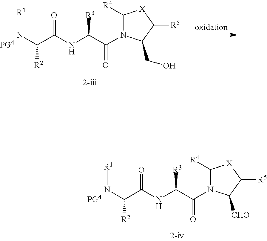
N(C(C(NC(C(N1C([R4])[X]C([R5])C1[CHO])=O)[R3])=O)[R2])[R1].[PG4].N(C(C(NC(C(N1C([R4])[X]C([R5])C1CO)=O)[R3])=O)[R2])[R1].[PG4]
